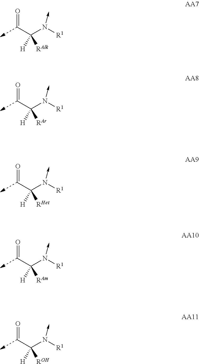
C(C(N([R1])->C)([H])[RAlk])=O.C(C(N([R1])->C)([H])[RAr])=O.C(C(N([R1])->C)([H])[RHet])=O.C(C(N([R1])->C)([H])[RAm])=O.C(C(N([R1])->C)([H])[ROH])=O
